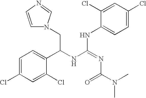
C(C(NC(NC1=CC=C(Cl)C=C1Cl)=NC(N(C)C)=O)C1=CC=C(Cl)C=C1Cl)N1C=CN=C1
